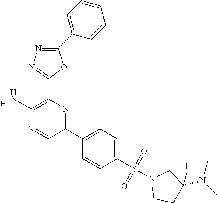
C1(N)=C(C2=NN=C(C3=CC=CC=C3)O2)N=C(C2=CC=C(S(N3CCC(N(C)C)([H])C3)(=O)=O)C=C2)C=N1.[H]
